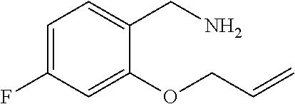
C1=C(F)C=C(OCC=C)C(CN)=C1
